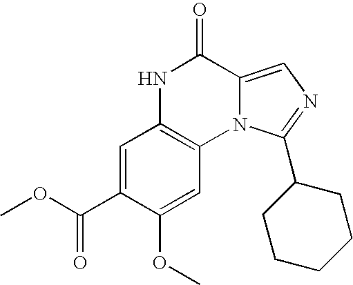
C1=C(C(OC)=O)C(OC)=CC2=C1NC(=O)C1=CN=C(C3CCCCC3)N21
